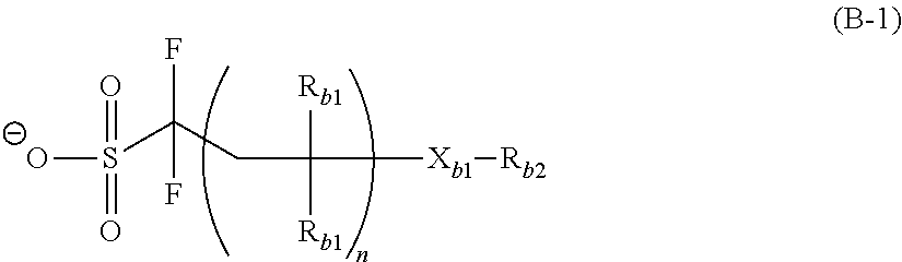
[O-]S(=O)(=O)C(CC([Xb1][Rb2])([Rb1])[Rb1])(F)F
